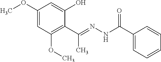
C1(OC)=CC(OC)=C(C(C)=NNC(=O)C2=CC=CC=C2)C(O)=C1
